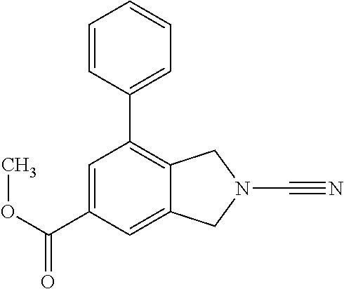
C1=C2C(=C(C3=CC=CC=C3)C=C1C(OC)=O)CN(C#N)C2
